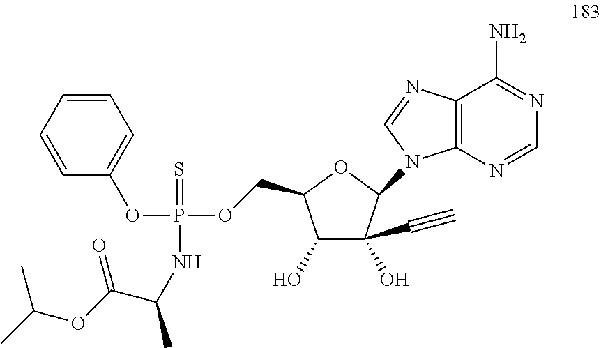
C1(O)C(O)(C#C)C(N2C3=C(N=C2)C(N)=NC=N3)OC1COP(OC1=CC=CC=C1)(=S)NC(C(=O)OC(C)C)C
